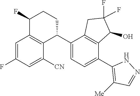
C1(C2C3=C(C(F)CC2)C=C(F)C=C3[CN])=CC=C(C2=C([Me])C=NN2)C2=C1CC(F)(F)C2O
